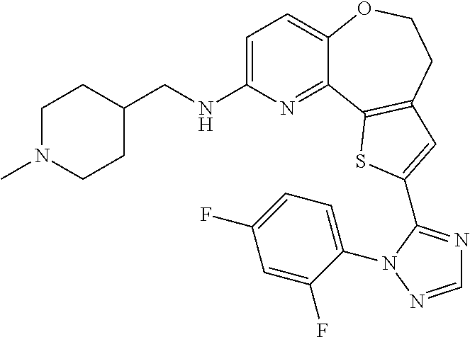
C1=C(NCC2CCN(C)CC2)N=C2C(=C1)OCCC1=C2SC(C2=NC=NN2C2=CC=C(F)C=C2F)=C1
